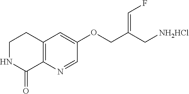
C1NC(=O)C2=C(C1)C=C(OCC(C[NH2HCl])=CF)C=N2
